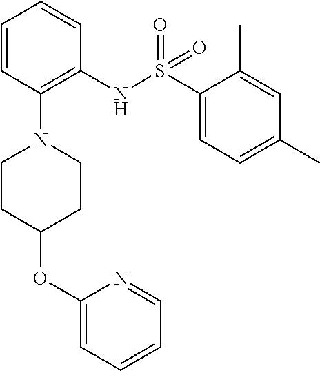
C1=CC(N2CCC(OC3=CC=CC=N3)CC2)=C(NS(C2=CC=C(C)C=C2C)(=O)=O)C=C1
